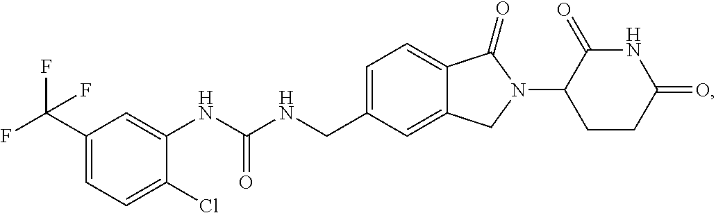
C1=C(CNC(NC2=CC(C(F)(F)F)=CC=C2Cl)=O)C=C2C(=C1)C(=O)N(C1CCC(=O)NC1=O)C2
